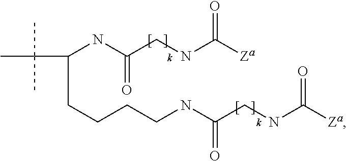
C(CCCCNC(CNC([Za])=O)=O)(NC(CNC([Za])=O)=O)C(C)(C)C
